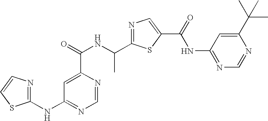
C1=NC(C(=O)NC(C2=NC=C(C(NC3=NC=NC(C(C)(C)C)=C3)=O)S2)C)=CC(NC2=NC=CS2)=N1
